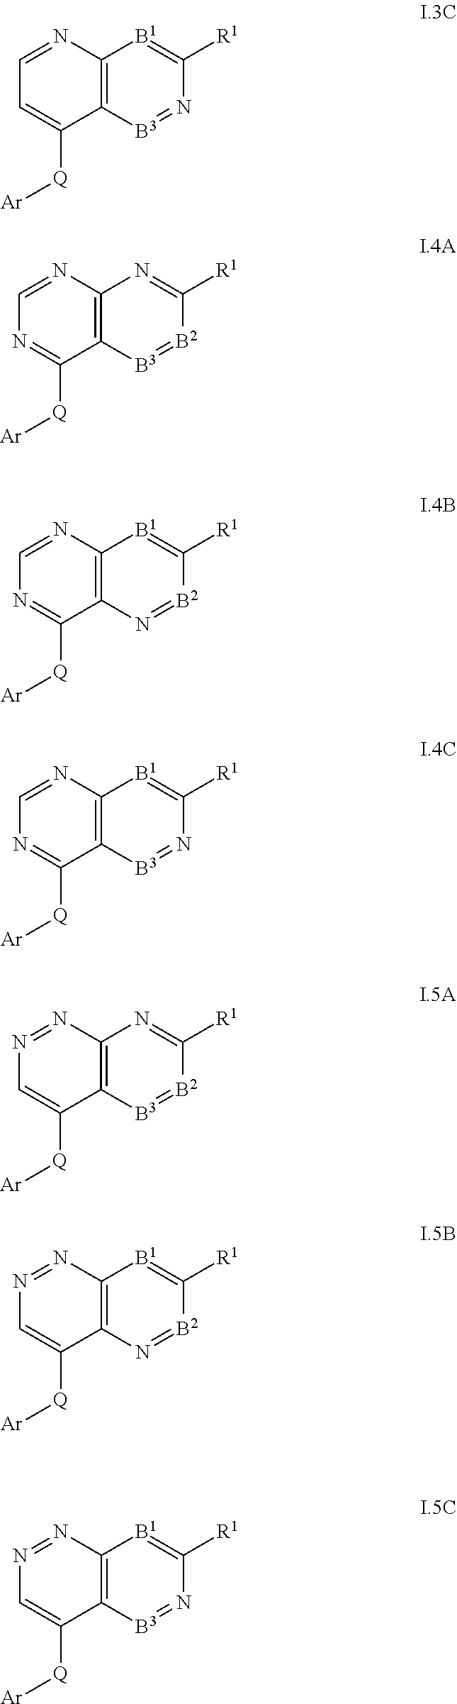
C12=C(N=CC=C1[Q][Ar])[B1]=C([R1])N=[B3]2.C12=C(N=CN=C1[Q][Ar])N=C([R1])[B2]=[B3]2.C12=C(N=CN=C1[Q][Ar])[B1]=C([R1])[B2]=N2.C12=C(N=CN=C1[Q][Ar])[B1]=C([R1])N=[B3]2.C12=C(N=NC=C1[Q][Ar])N=C([R1])[B2]=[B3]2.C12=C(N=NC=C1[Q][Ar])[B1]=C([R1])[B2]=N2.C12=C(N=NC=C1[Q][Ar])[B1]=C([R1])N=[B3]2
